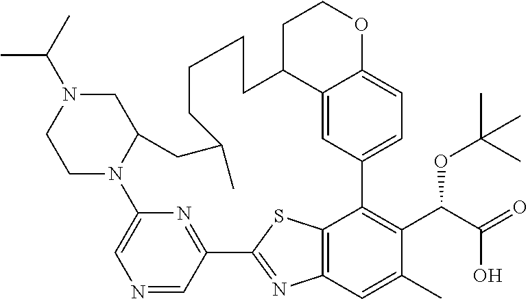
N1=CC2=NC(=C1)N1C(CN(C(C)C)CC1)CC(C)CCCCC1C3=CC(=CC=C3OCC1)C1=C(C(C(O)=O)OC(C)(C)C)C(C)=CC3=C1SC2=N3
